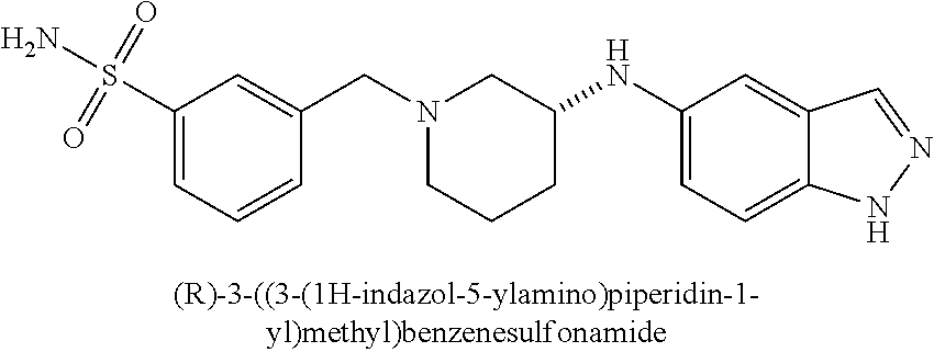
C1(S(N)(=O)=O)=CC=CC(CN2CCCC(NC3=CC=C4C(=C3)C=NN4)C2)=C1
